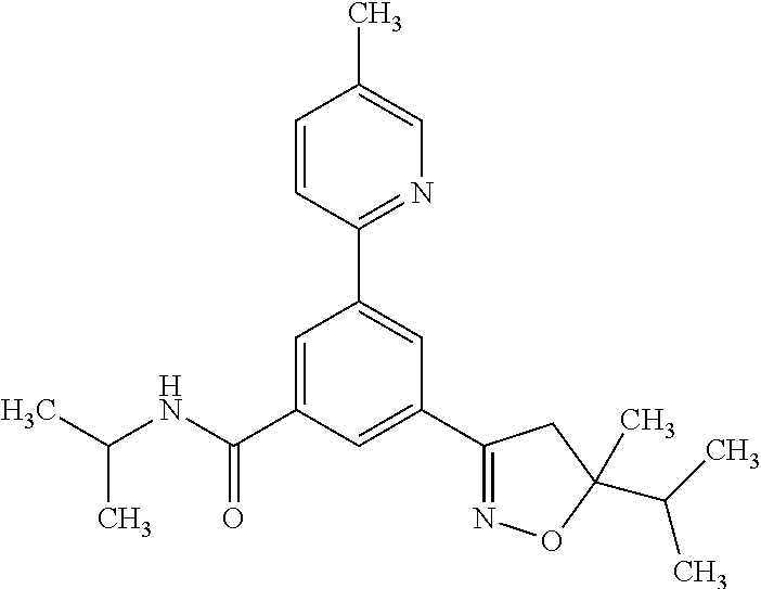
C1(C2=NOC(C)(C(C)C)C2)=CC(C(NC(C)C)=O)=CC(C2=NC=C(C)C=C2)=C1
